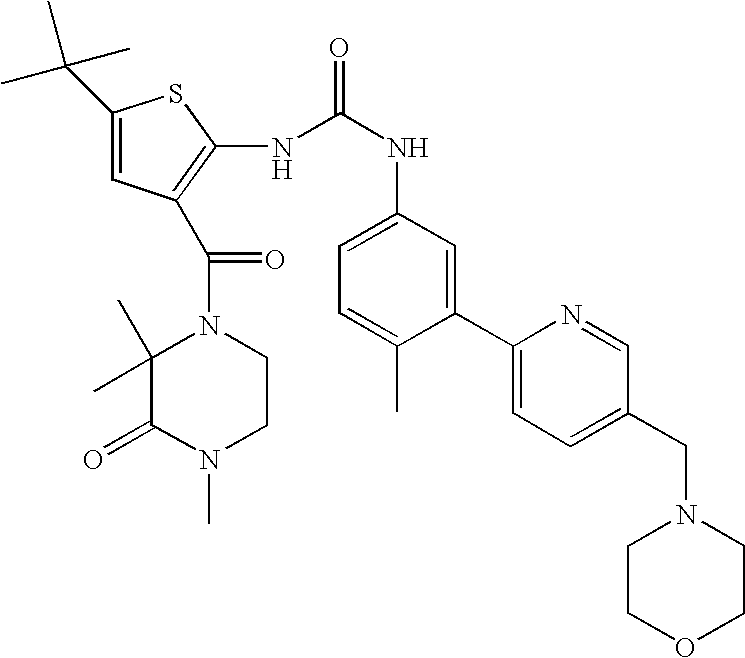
C1(C(C)(C)C)=CC(C(N2C(C)(C)C(=O)N(C)CC2)=O)=C(NC(=O)NC2=CC=C(C)C(C3=CC=C(CN4CCOCC4)C=N3)=C2)S1
